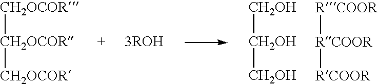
[CH2OCOR][CH2OCOR][CH2OCOR].[CH2OH][CH2OH][CH2OH].[RCOOR][RCOOR][RCOOR]
